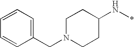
C1(CN2CCC(N*)CC2)=CC=CC=C1
